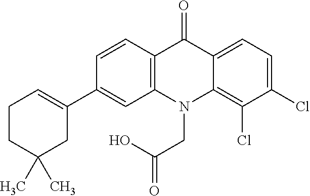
C12=C(N(CC(O)=O)C3=C(Cl)C(Cl)=CC=C3C1=O)C=C(C1=CCCC(C)(C)C1)C=C2
